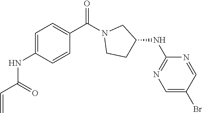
C1=C(NC(C=C)=O)C=CC(C(N2CCC(NC3=NC=C(Br)C=N3)C2)=O)=C1
